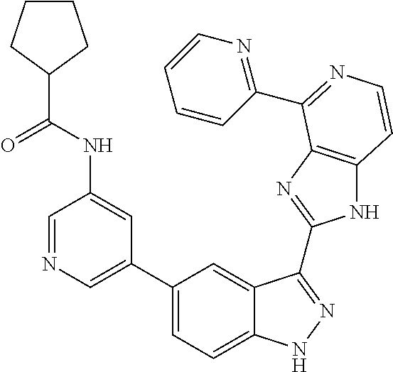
C1(C2=CN=CC(NC(C3CCCC3)=O)=C2)=CC=C2C(=C1)C(C1=NC3=C(N1)C=CN=C3C1=NC=CC=C1)=NN2
